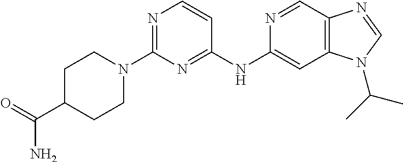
C1(N2CCC(C(N)=O)CC2)=NC=CC(NC2=CC3=C(C=N2)N=CN3C(C)C)=N1
